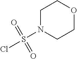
C1N(S(Cl)(=O)=O)CCOC1
